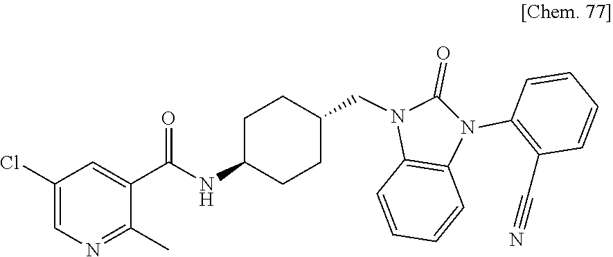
C1(C)=NC=C(Cl)C=C1C(=O)NC1CCC(CN2C(=O)N(C3=C(C#N)C=CC=C3)C3=C2C=CC=C3)CC1
